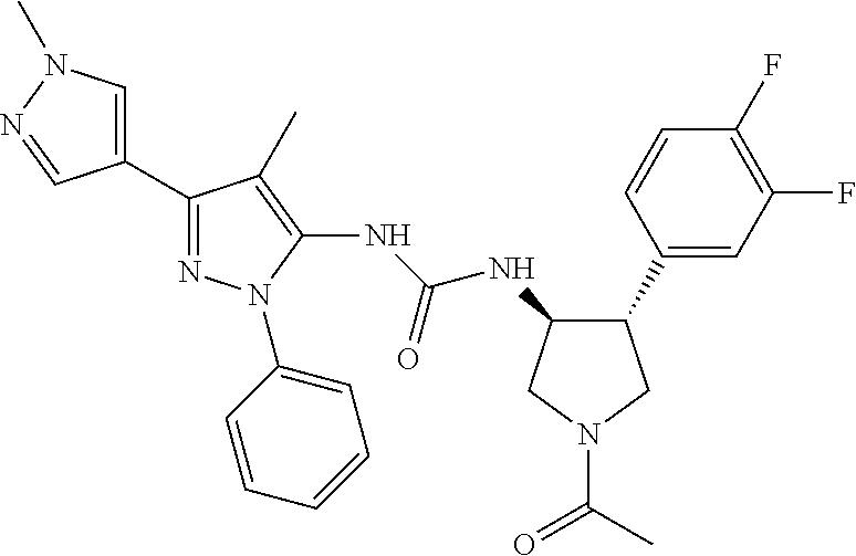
C1(C2=NN(C3=CC=CC=C3)C(NC(NC3C(C4=CC(F)=C(F)C=C4)CN(C(=O)C)C3)=O)=C2C)=CN(C)N=C1
